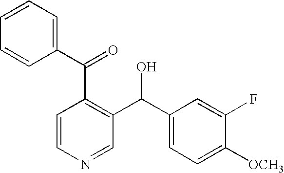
C1=CC=C(C(C2=C(C(O)C3=CC=C([OCH3])C(F)=C3)C=NC=C2)=O)C=C1
